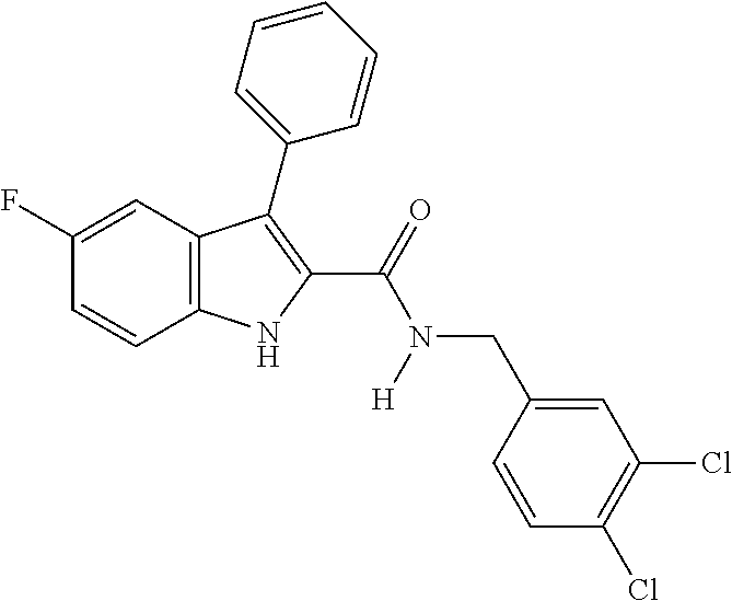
C1(F)=CC2=C(C=C1)NC(C(=O)N(CC1=CC(Cl)=C(Cl)C=C1)[H])=C2C1=CC=CC=C1
